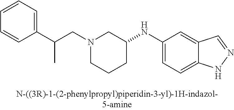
C(CN1CCCC(NC2=CC=C3C(=C2)C=NN3)C1)(C1=CC=CC=C1)C
